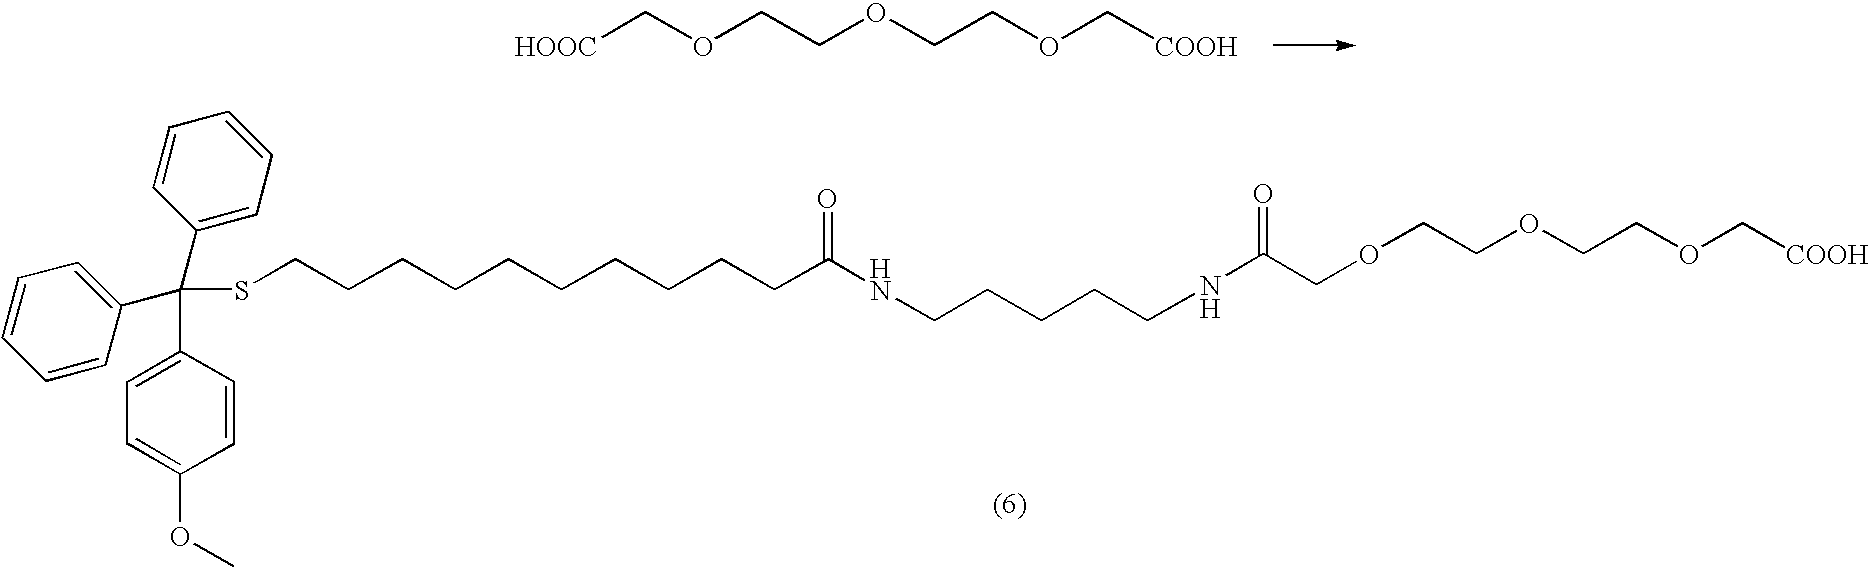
C1(C(C2=CC=CC=C2)(SCCCCCCCCCCC(NCCCCCNC(COCCOCCOC[COOH])=O)=O)C2=CC=CC=C2)=CC=C(OC)C=C1.[HOOC]COCCOCCOC[COOH]
